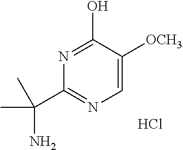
Cl.C1=C([OCH3])C(O)=NC(C(C)(C)N)=N1
